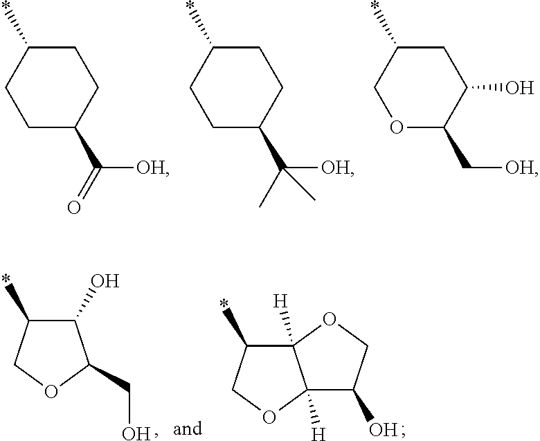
C1C(*)CCC(C(=O)[OH])C1.C1C(*)CCC(C(C)([OH])C)C1.C1C(*)COC(C[OH])C1O.C1(O)C(*)COC1CO.C12([H])C(*)COC1([H])C(O)CO2
